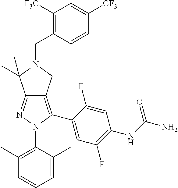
C1(C)=C(N2C(C3=CC(F)=C(NC(N)=O)C=C3F)=C3C(=N2)C(C)(C)N(CC2=C([F3C])C=C([CF3])C=C2)C3)C(C)=CC=C1
